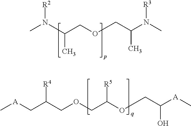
[R2]N(C(COCC(N(C)[R3])C)C)C.C[A]CC(COCC(OCC([A]C)O)[R5])[R4]
